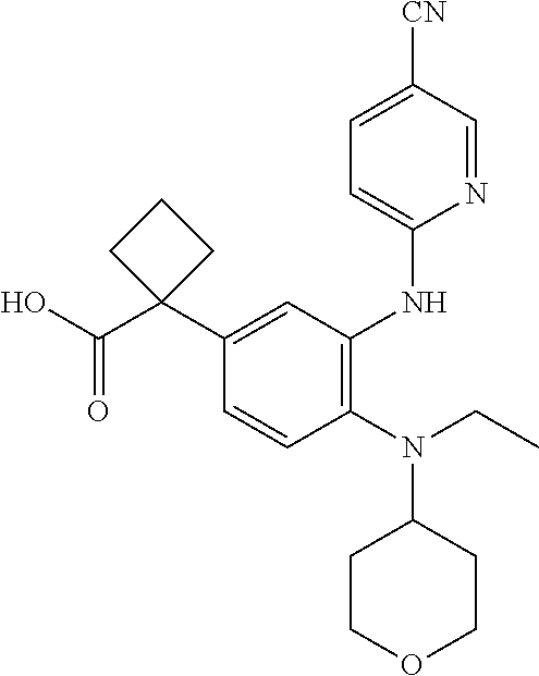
C1=CC(N(CC)C2CCOCC2)=C(NC2=CC=C([CN])C=N2)C=C1C1(C(O)=O)CCC1
